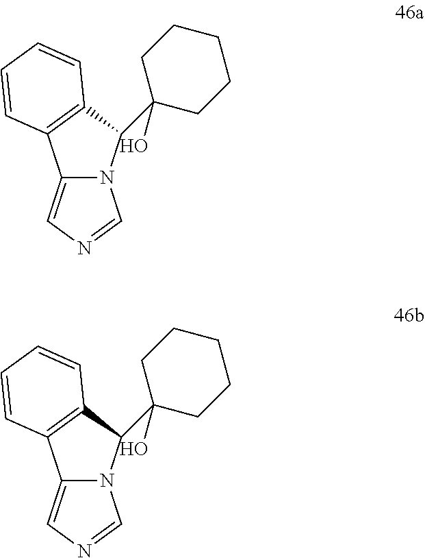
N12C(=CN=C1)C1=C(C2C2(O)CCCCC2)C=CC=C1.N12C(=CN=C1)C1=C(C2C2(O)CCCCC2)C=CC=C1
